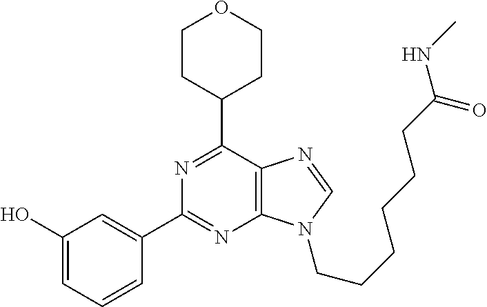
C1CC(C2=NC(C3=CC(O)=CC=C3)=NC3=C2N=CN3CCCCCCC(NC)=O)CCO1
